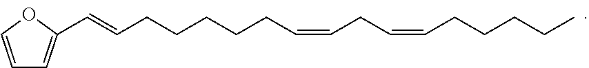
C1=COC(C=CCCCCCC=CCC=CCCCCC)=C1
